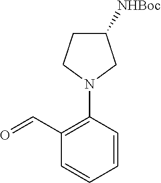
O=CC1=C(N2CC([NHBoc])CC2)C=CC=C1
